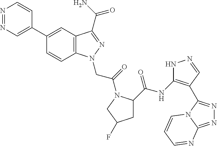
N1=NC=C(C2=CC3=C(C=C2)N(CC(=O)N2C(C(NC4=C(C5=NN=C6N5C=CC=N6)C=NN4)=O)CC(F)C2)N=C3C(=O)N)C=C1
